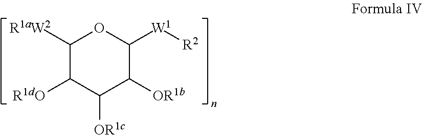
C1([R1aW2])C([R1dO])C([OR1c])C([OR1b])C([W1][R2])O1
